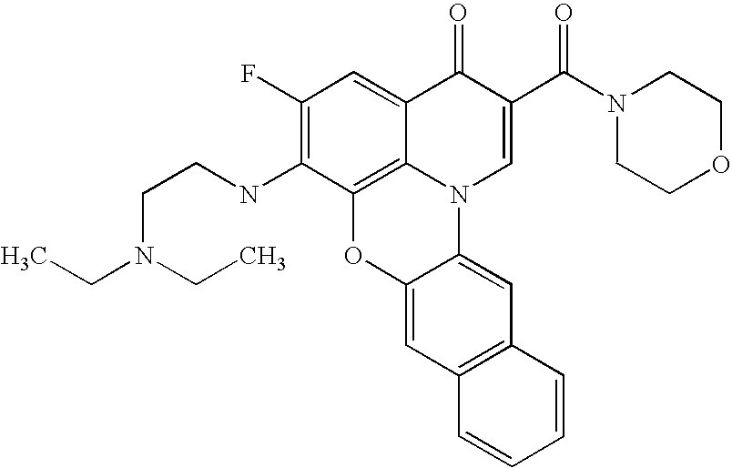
C1(F)=C(NCCN(CC)CC)C2=C3C(=C1)C(=O)C(C(N1CCOCC1)=O)=CN3C1=CC3=C(C=C1O2)C=CC=C3
